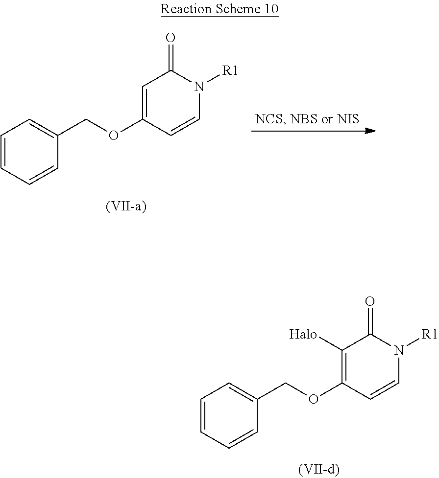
C1=CC=CC(COC2=C([Halo])C(=O)N([R1])C=C2)=C1.C1=CC=CC(COC2=CC(=O)N([R1])C=C2)=C1
